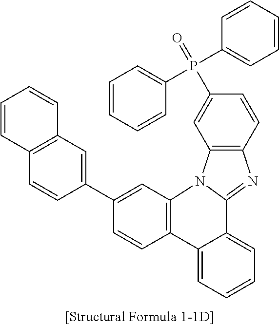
C12=C(C3=CC=CC=C3C3=NC4=C(C=C(P(C5=CC=CC=C5)(=O)C5=CC=CC=C5)C=C4)N13)C=CC(C1=CC3=C(C=C1)C=CC=C3)=C2
